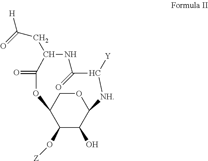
C1(O[Z])C(O)C2OCC1OC(=O)C(CC(=O)[H])NC(=O)C([Y])[NH]2
